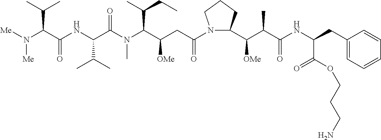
[Me]N(C(C(NC(C(N(C(C(CC(N1C(C(C(C(NC(CC2=CC=CC=C2)C(OCCCN)=O)=O)C)[OMe])CCC1)=O)[OMe])C(C)CC)C)=O)C(C)C)=O)C(C)C)[Me]
